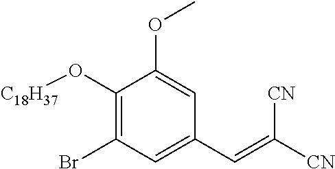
C1(O[C18H37])=C(Br)C=C(C=C([CN])[CN])C=C1OC
